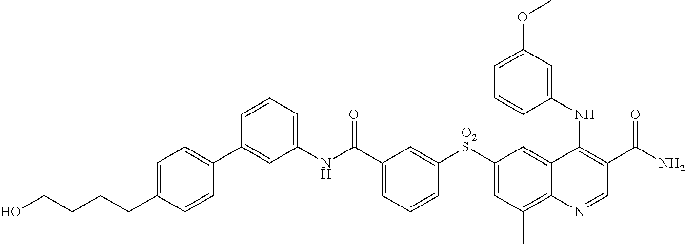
N(C1=CC=CC(C2=CC=C(CCCCO)C=C2)=C1)C(C1=CC=CC([O2S]C2=CC(C)=C3C(=C2)C(NC2=CC(OC)=CC=C2)=C(C(N)=O)C=N3)=C1)=O
